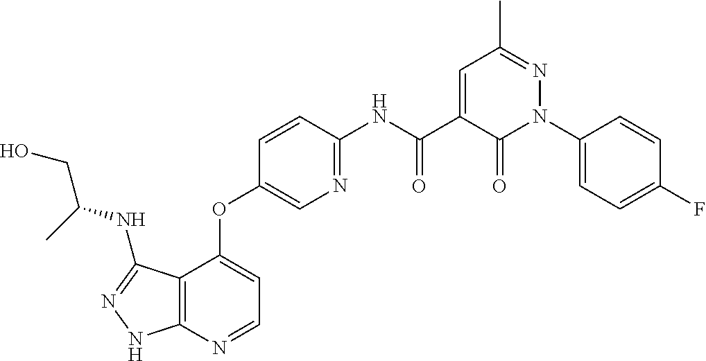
C12=C(N=CC=C1OC1=CN=C(NC(C3=CC(C)=NN(C4=CC=C(F)C=C4)C3=O)=O)C=C1)NN=C2NC(CO)C
